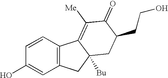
C1=CC(O)=CC2=C1C1=C([Me])C(=O)C(CCO)CC1([Bu])C2
